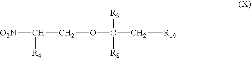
[O2N]C(COC(C[R10])([R8])[R9])[R4]
